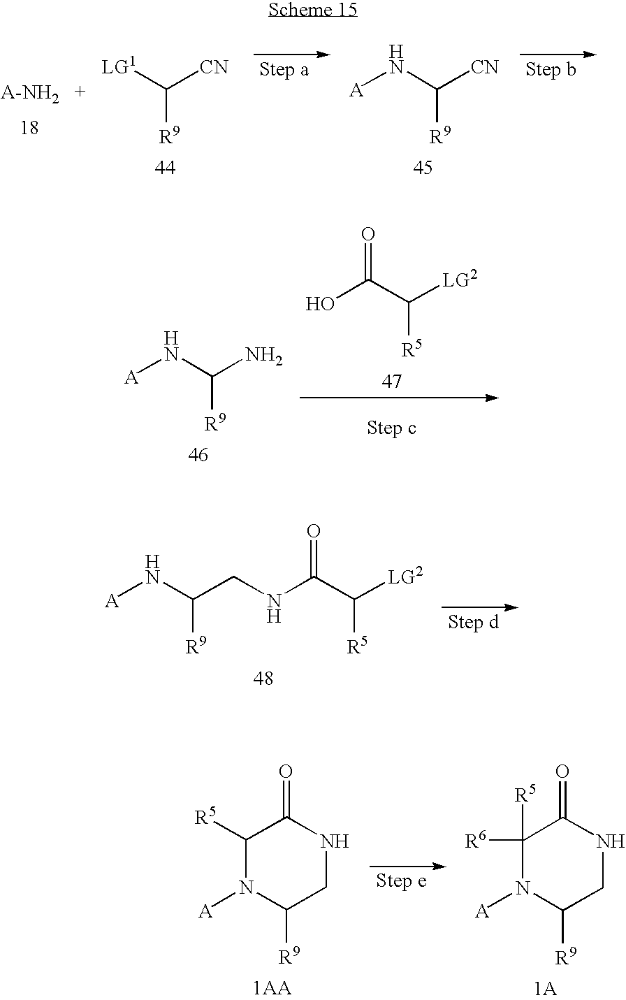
C([R9])([LG1])[CN].C([R9])(N[A])[CN].C([R9])(N[A])N.OC(C([LG2])[R5])=O.[A]NC(CNC(C([LG2])[R5])=O)[R9].C1([R5])N([A])C([R9])CNC1=O.C1([R6])([R5])N([A])C([R9])CNC1=O
